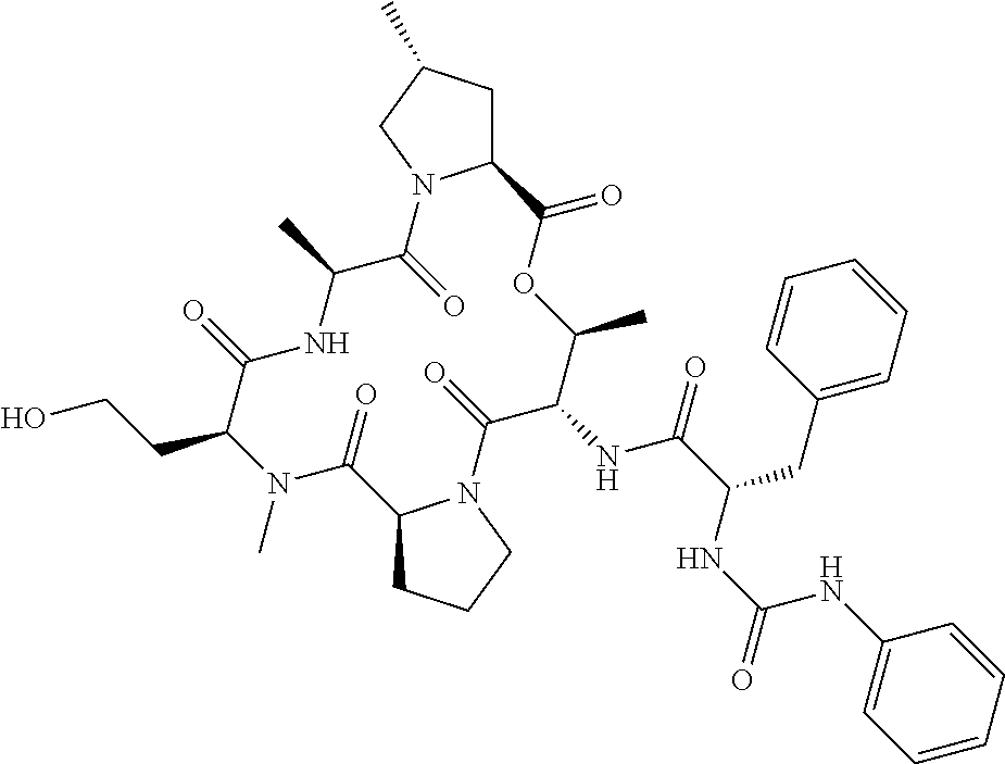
C12CC(C)CN1C(=O)C(C)NC(=O)C(CCO)N(C)C(=O)C1CCCN1C(=O)C(NC(=O)C(CC1=CC=CC=C1)NC(=O)NC1=CC=CC=C1)C(C)OC2=O
